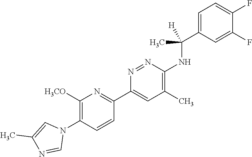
C1=C(C(NC2=C(C)C=C(C3=NC([H3CO])=C(N4C=C(C)N=C4)C=C3)N=N2)(C)[H])C=C(F)C(F)=C1
